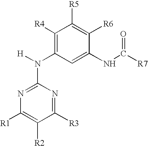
C1([R4])=C(N(C2=NC([R1])=C([R2])C([R3])=N2)[H])C=C(NC([R7])=O)C([R6])=C1[R5]
